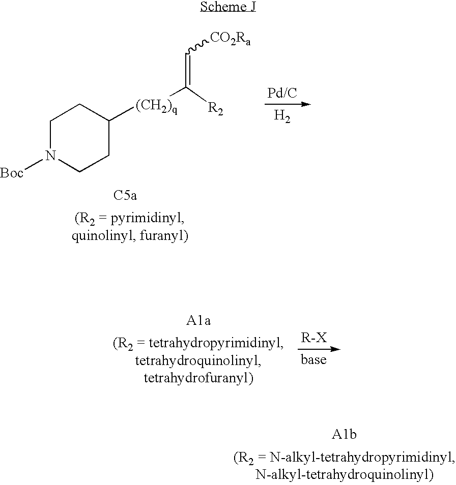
C1N([Boc])CCC([(CH2)q]C(=C[CO2Ra])[R2])C1.[H2]
